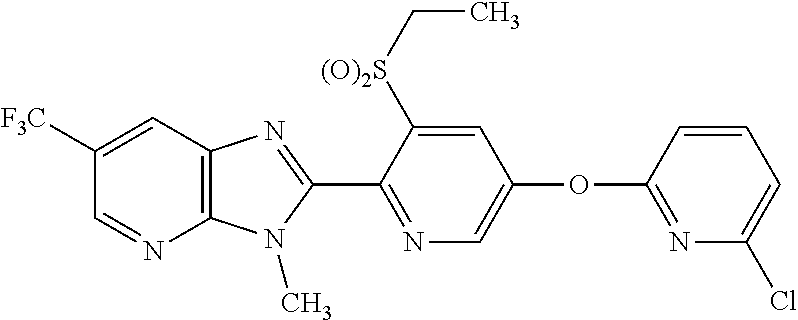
C1=C([F3C])C=NC2=C1N=C(C1=NC=C(OC3=NC(Cl)=CC=C3)C=C1[(O)2S]CC)N2C
